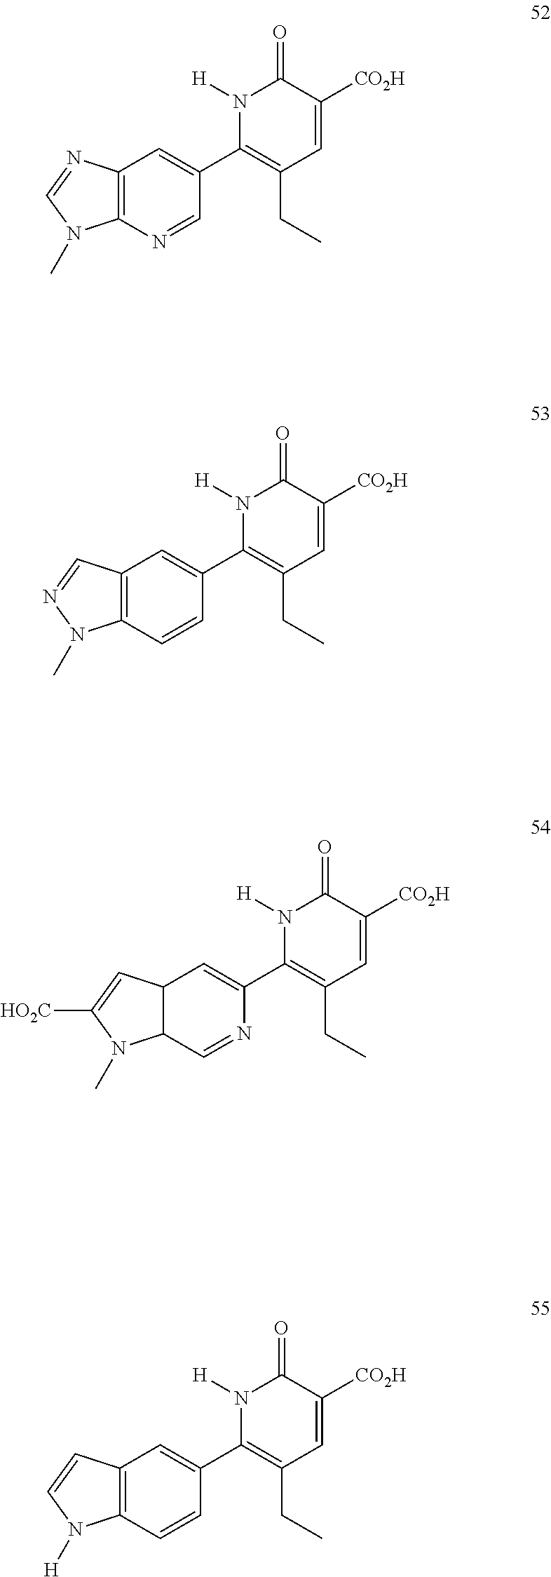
C12=C(C=C(C3=C(CC)C=C([CO2H])C(=O)N3[H])C=C1)C=NN2C.C12C(C=C(C3=C(CC)C=C([CO2H])C(=O)N3[H])N=C1)C=C([HO2C])N2C.C12=C(C=C(C3=C(CC)C=C([CO2H])C(=O)N3[H])C=N1)N=CN2C.C12=C(C=C(C3=C(CC)C=C([CO2H])C(=O)N3[H])C=C1)C=CN2[H]
